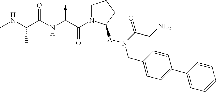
C(NC)(C(NC(C(N1CCCC1[A]N(CC1=CC=C(C2=CC=CC=C2)C=C1)C(CN)=O)=O)->C)=O)C
